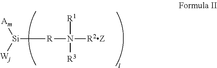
[Am][Si]([R]N([R2Z])([R3])[R1])[Wj]
